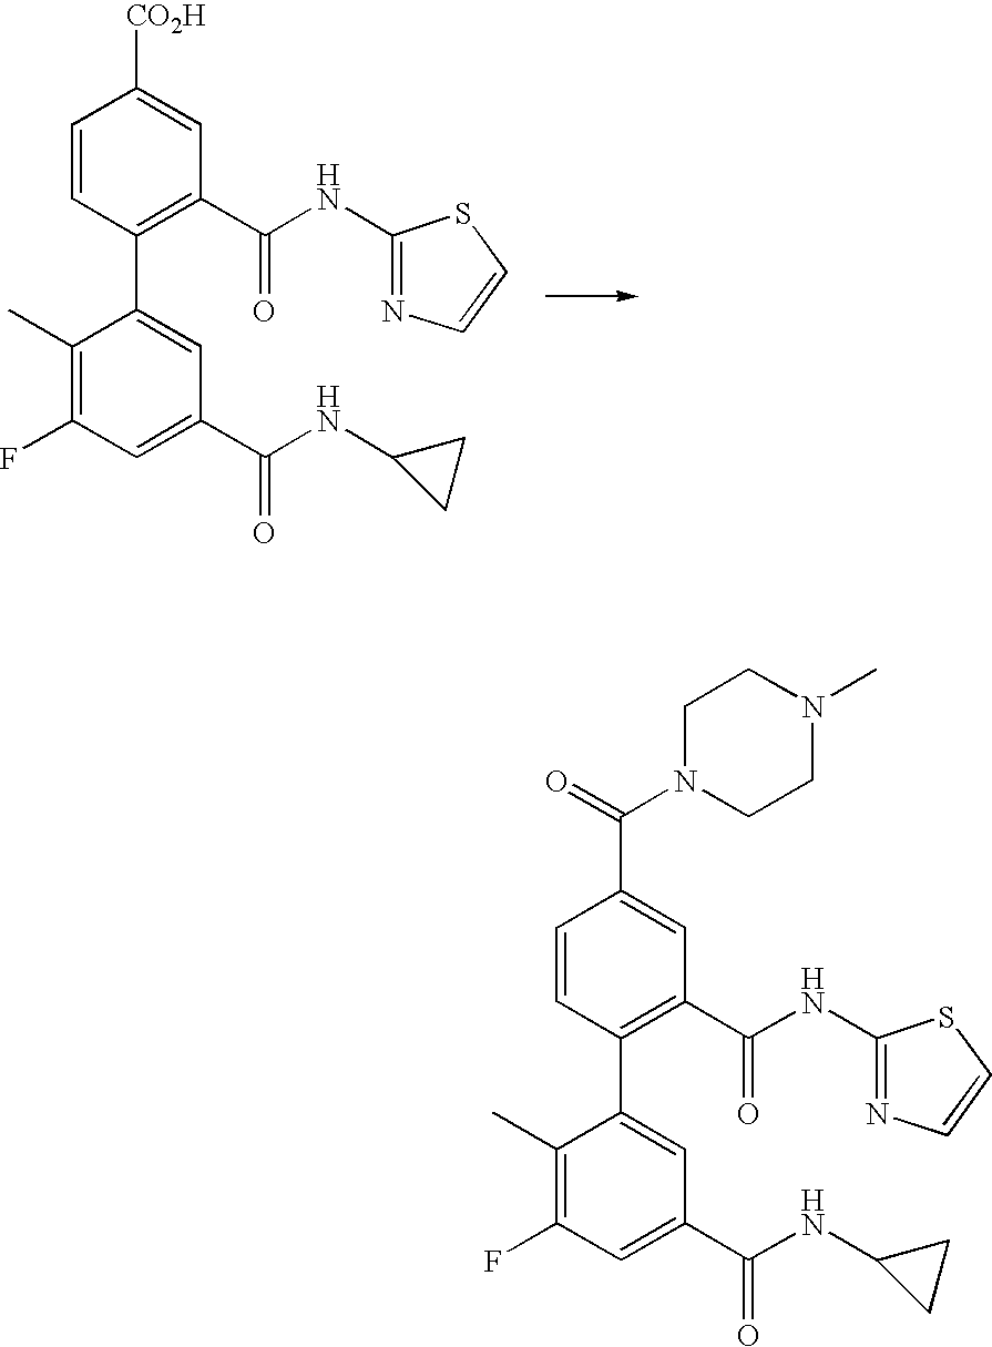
C1(C)=C(F)C=C(C(=O)NC2CC2)C=C1C1=C(C(NC2=NC=CS2)=O)C=C([CO2H])C=C1.C1(C)=C(F)C=C(C(=O)NC2CC2)C=C1C1=C(C(NC2=NC=CS2)=O)C=C(C(=O)N2CCN(C)CC2)C=C1
